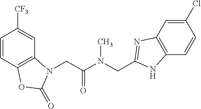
C1=CC2=C(C=C1[CF3])N(CC(N(CC1=NC3=C(C=CC(Cl)=C3)N1)C)=O)C(=O)O2
